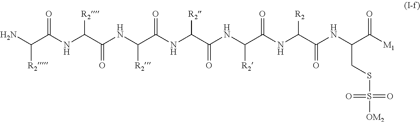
[R2]C(C(NC(C(NC(C(NC(C(NC(C(NC(C([M1])=O)CSS([OM2])(=O)=O)=O)[R2])=O)[R2])=O)[R2])=O)[R2])=O)NC(C(N)[R2])=O
